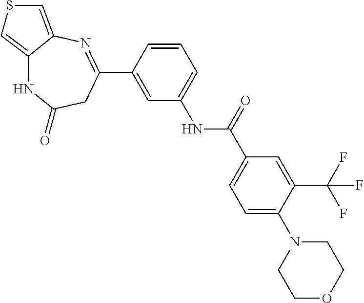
C1=CC(C2=NC3=CSC=C3NC(=O)C2)=CC(NC(C2=CC=C(N3CCOCC3)C(C(F)(F)F)=C2)=O)=C1
